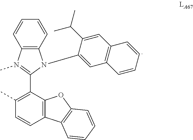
C12=C(C=CC=C1)N(C1=CC3=C(C=C1C(C)C)C=CC=C3)C(C1=C(C)C=CC3=C1OC1=C3C=CC=C1)=N2C
